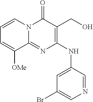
C1=CN2C(=NC(NC3=CC(Br)=CN=C3)=C(CO)C2=O)C([OMe])=C1
